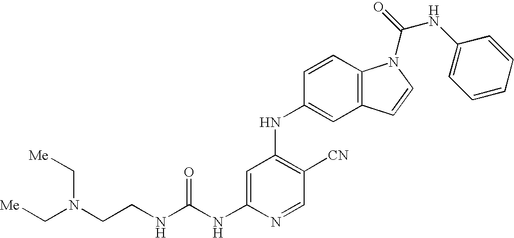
C(NC1=CC(NC2=CC3=C(C=C2)N(C(=O)NC2=CC=CC=C2)C=C3)=C([CN])C=N1)(NCCN(C[Me])C[Me])=O
